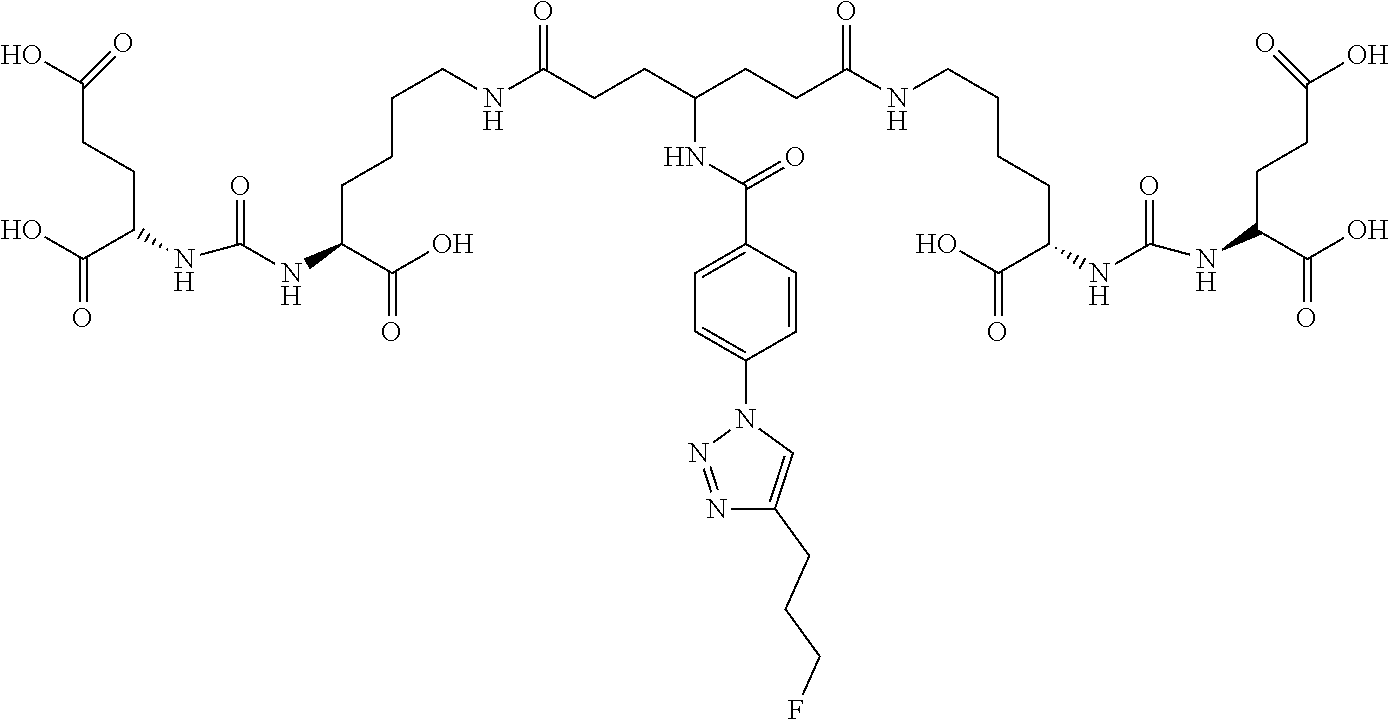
C(CNC(CCC(CCC(NCCCCC(NC(=O)NC(CCC(O)=O)C(O)=O)C(O)=O)=O)NC(C1=CC=C(N2N=NC(CCCF)=C2)C=C1)=O)=O)CCC(NC(NC(C(O)=O)CCC(O)=O)=O)C(O)=O
